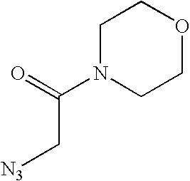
C1N(C(=O)C[N3])CCOC1
